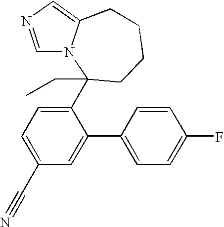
C1=NC=C2N1C(C1=CC=C(C#N)C=C1C1=CC=C(F)C=C1)(CC)CCCC2
